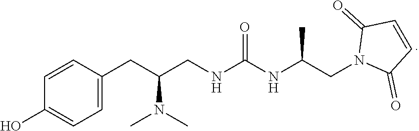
C1=CC(O)=CC=C1CC(CNC(NC(CN1C(=O)C=CC1=O)C)=O)N(C)C
